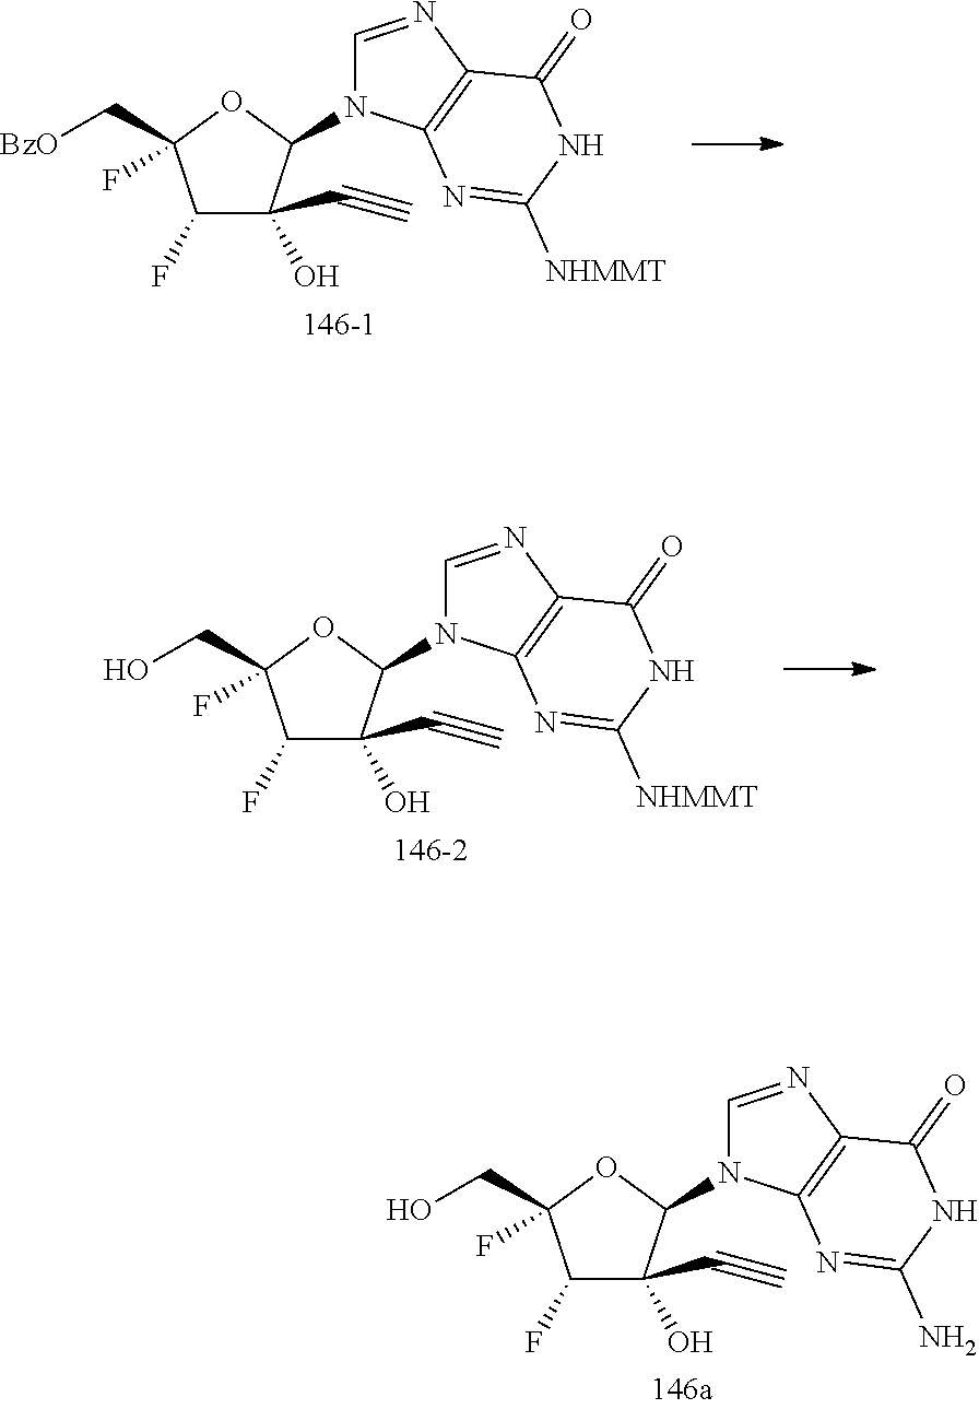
C1(F)C(O)(C#C)C(N2C=NC3=C2N=C(N)NC3=O)OC1(CO)F.C1(F)C(O)(C#C)C(N2C=NC3=C2N=C([NHMMT])NC3=O)OC1(C[BzO])F.C1(F)C(O)(C#C)C(N2C=NC3=C2N=C([NHMMT])NC3=O)OC1(CO)F
